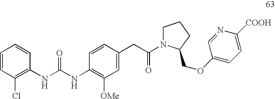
C1=CC=CC(NC(NC2=C([OMe])C=C(CC(N3CCCC3COC3=CC=C([COOH])N=C3)=O)C=C2)=O)=C1Cl
